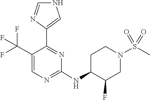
C1(NC2C(F)CN(S(=O)(=O)C)CC2)=NC=C(C(F)(F)F)C(C2=CNC=N2)=N1
